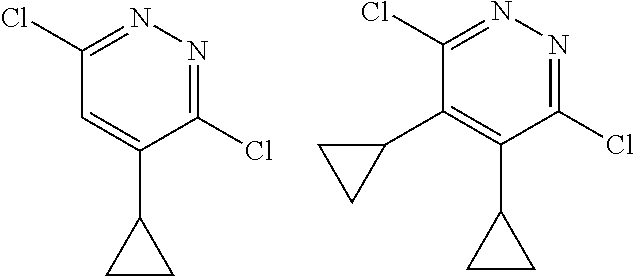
C1(Cl)=NN=C(Cl)C=C1C1CC1.C1(Cl)=NN=C(Cl)C(C2CC2)=C1C1CC1
